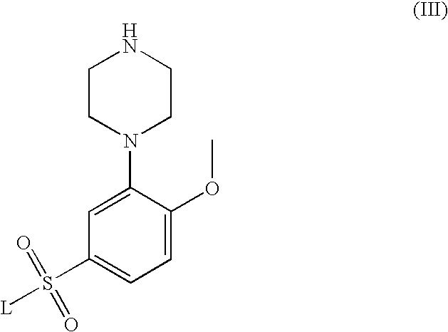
C1CN(C2=CC(S([L])(=O)=O)=CC=C2OC)CCN1
